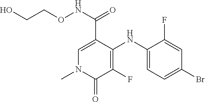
C1=C(C(NOCCO)=O)C(NC2=CC=C(Br)C=C2F)=C(F)C(=O)N1C
